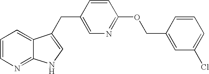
C1=CN=C2C(=C1)C(CC1=CN=C(OCC3=CC(Cl)=CC=C3)C=C1)=CN2
